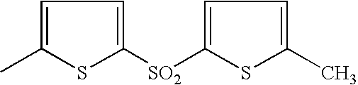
C1=C(C)SC([SO2]C2=CC=C(C)S2)=C1
